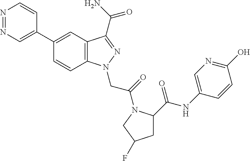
N1=NC=C(C2=CC3=C(C=C2)N(CC(=O)N2C(C(=O)NC4=CN=C(O)C=C4)CC(F)C2)N=C3C(=O)N)C=C1
